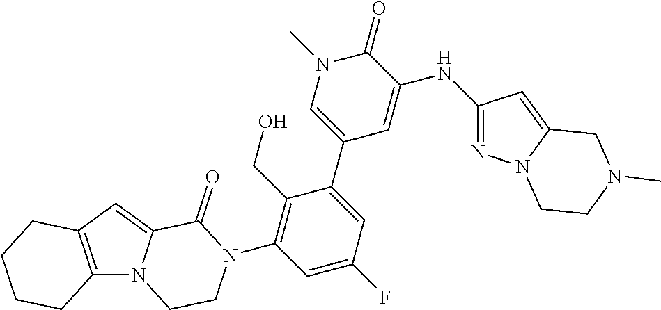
C12=C(N3C(=C1)C(=O)N(C1=C(CO)C(C4=CN(C)C(=O)C(NC5=NN6C(=C5)CN(C)CC6)=C4)=CC(F)=C1)CC3)CCCC2
